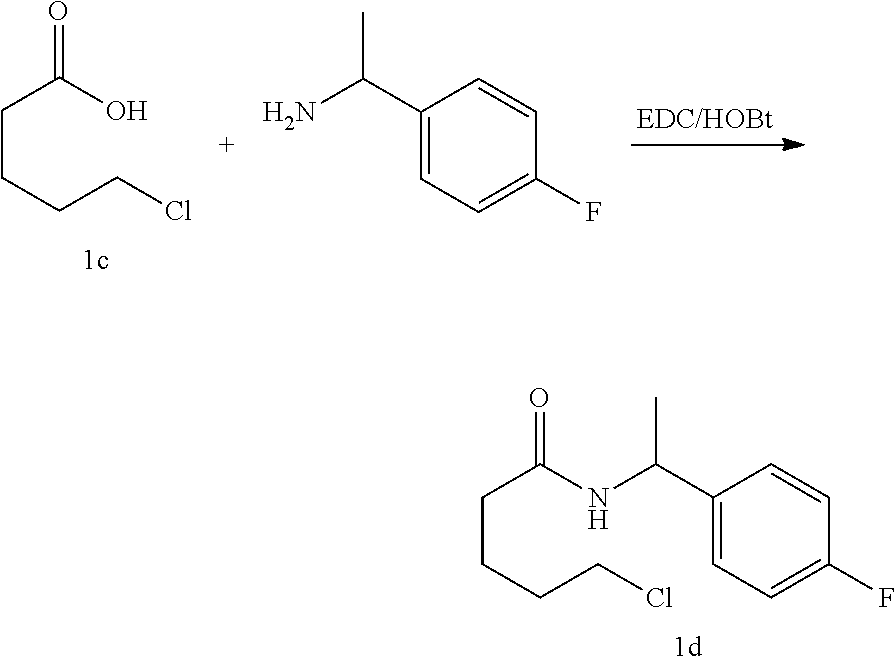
C(CCCCl)C(O)=O.NC(C1=CC=C(F)C=C1)C.C(CCCCl)C(NC(C1=CC=C(F)C=C1)C)=O
